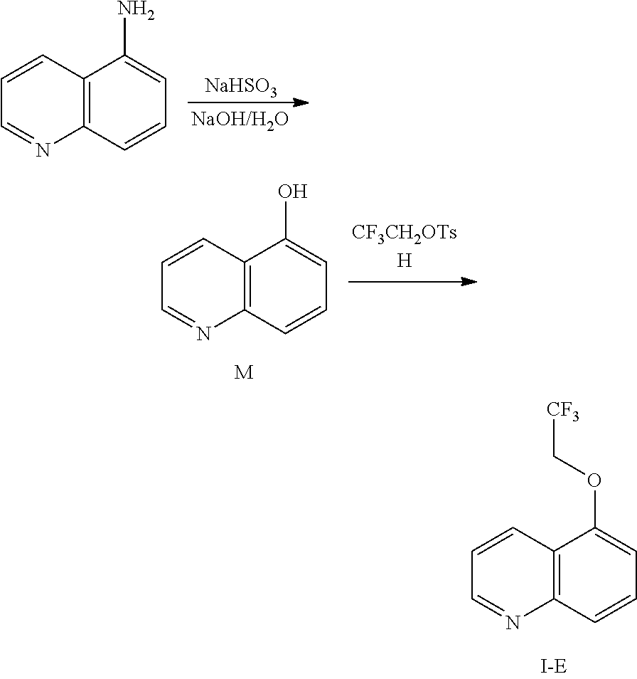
C12=C(C=CC=C1N)N=CC=C2.[NaHSO3].C12=C(C=CC=C1O)N=CC=C2.[M].C12=C(C=CC=C1OC[CF3])N=CC=C2
